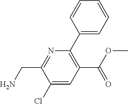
C1(Cl)=CC(C(OC)=O)=C(C2=CC=CC=C2)N=C1CN
